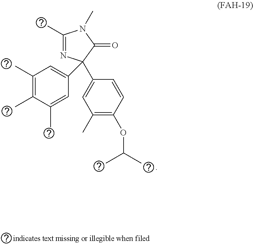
C1(C)=NC(C2=CC(C)=C(OC(C)C)C=C2)(C2=CC(C)=C(C)C(C)=C2)C(=O)N1C
